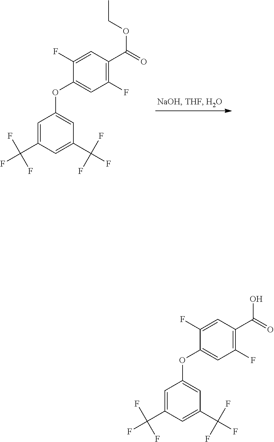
C1=C(C(F)(F)F)C=C(C(F)(F)F)C=C1OC1=CC(F)=C(C(=O)OCC)C=C1F.C1=C(C(F)(F)F)C=C(C(F)(F)F)C=C1OC1=CC(F)=C(C(=O)O)C=C1F
